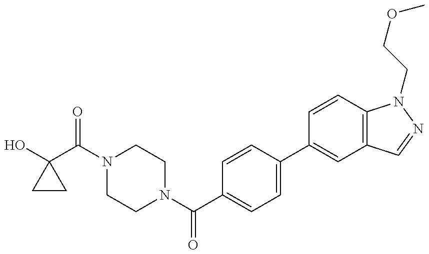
OC1(C(N2CCN(C(C3=CC=C(C4=CC5=C(C=C4)N(CCOC)N=C5)C=C3)=O)CC2)=O)CC1
